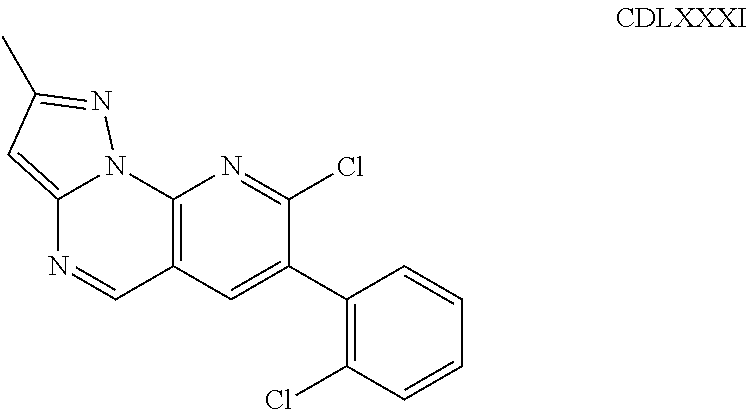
C12=CC(C)=NN1C1=C(C=N2)C=C(C2=C(Cl)C=CC=C2)C(Cl)=N1
